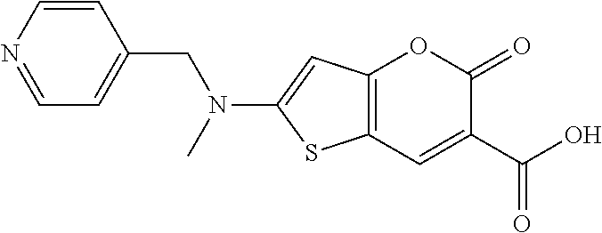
C12=C(C=C(C(O)=O)C(=O)O1)SC(N(C)CC1=CC=NC=C1)=C2
